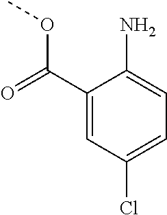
C1(C(=O)OC)=CC(Cl)=CC=C1N
